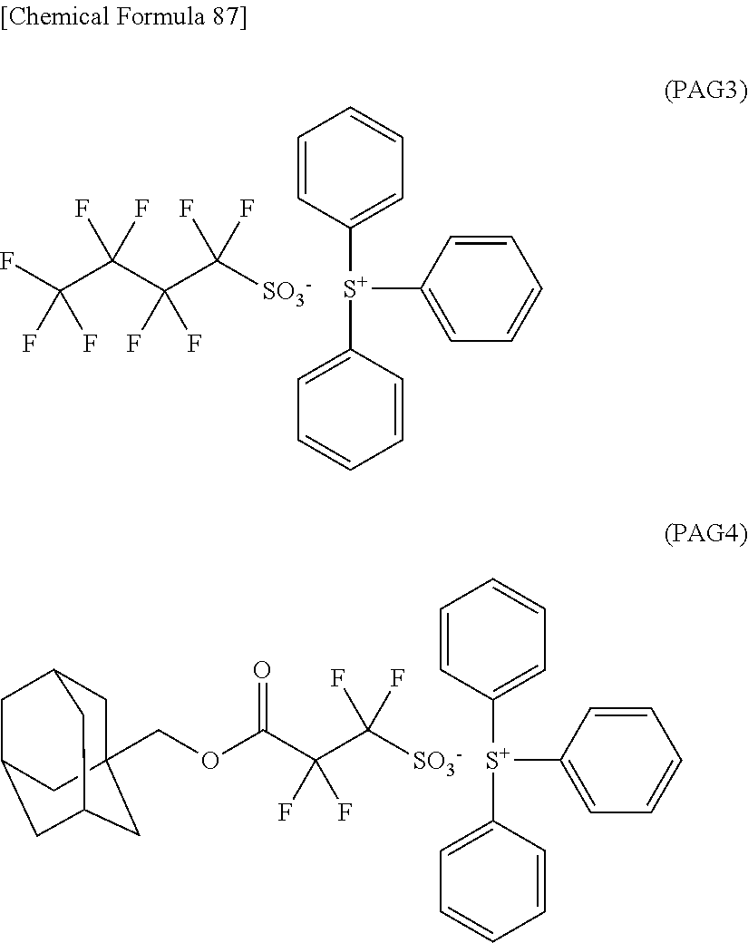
C1=CC([S+](C2=CC=CC=C2)C2=CC=CC=C2)=CC=C1.C(C(C([SO3-])(F)F)(F)F)(OCC12CC3CC(CC(C1)C3)C2)=O.C1=CC([S+](C2=CC=CC=C2)C2=CC=CC=C2)=CC=C1.FC(C(C(C([SO3-])(F)F)(F)F)(F)F)(F)F
